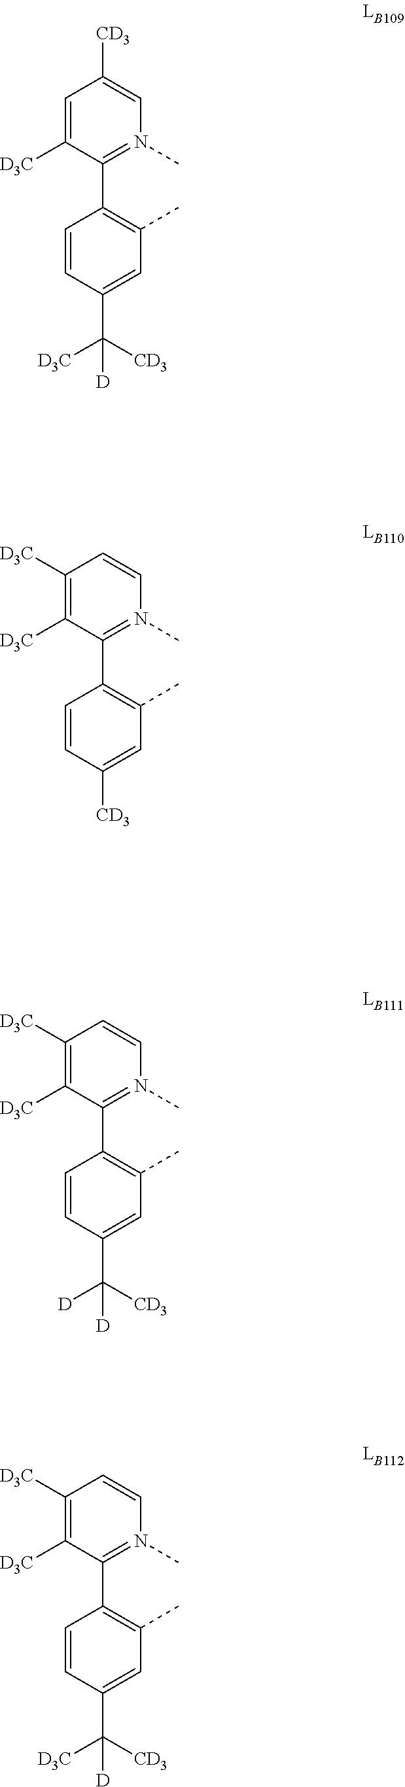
C1=CC(C([CD3])([D3C])[D])=CC(C)=C1C1=N(C)C=C([CD3])C=C1[D3C].C1=CC([CD3])=CC(C)=C1C1=N(C)C=CC([D3C])=C1[D3C].C1=CC(C([CD3])([D])[D])=CC(C)=C1C1=N(C)C=CC([D3C])=C1[D3C].C1=CC(C([CD3])([D3C])[D])=CC(C)=C1C1=N(C)C=CC([D3C])=C1[D3C]
